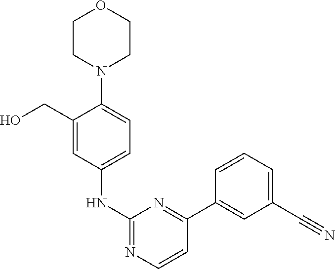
C1(CO)=CC(NC2=NC=CC(C3=CC(C#N)=CC=C3)=N2)=CC=C1N1CCOCC1
